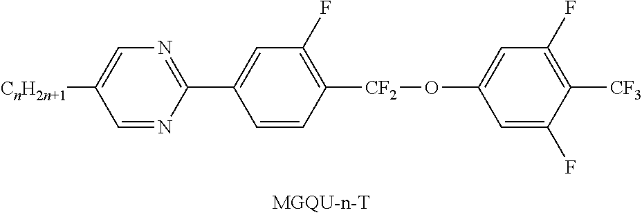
C1([CnH2n+1])=CN=C(C2=CC(F)=C([CF2]OC3=CC(F)=C([CF3])C(F)=C3)C=C2)N=C1
